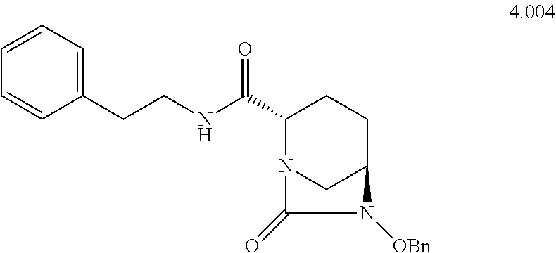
C1=CC=CC=C1CCNC(C1CCC2CN1C(=O)N2[OBn])=O
